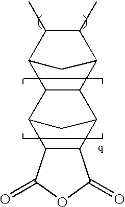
C12C3C(C(C(C)C1C)C2)C1C2C(C3C1)C(=O)OC2=O
